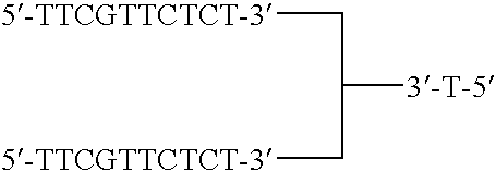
[5-TTCGTTCTCT-3]CC([3-T-5])C[5-TTCGTTCTCT-3]
